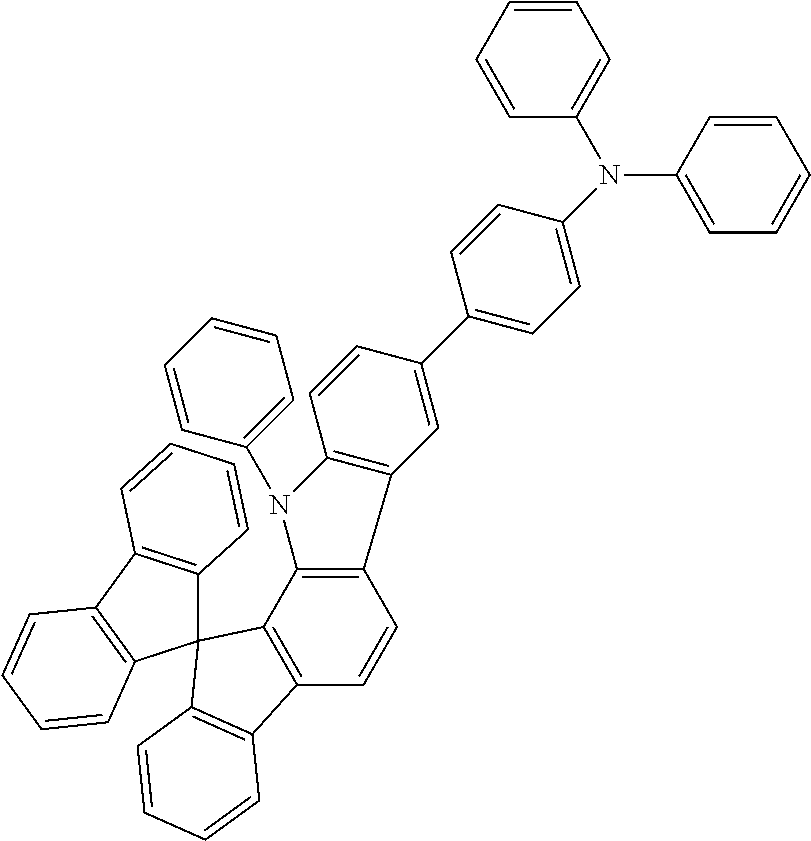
C1=CC=CC(N(C2=CC=CC=C2)C2=CC=C(C3=CC4=C(C=C3)N(C3=CC=CC=C3)C3=C4C=CC4=C3C3(C5=C4C=CC=C5)C4=C(C5=C3C=CC=C5)C=CC=C4)C=C2)=C1
